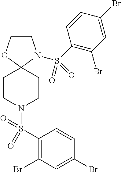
C1CN(S(C2=C(Br)C=C(Br)C=C2)(=O)=O)C2(O1)CCN(S(C1=C(Br)C=C(Br)C=C1)(=O)=O)CC2
